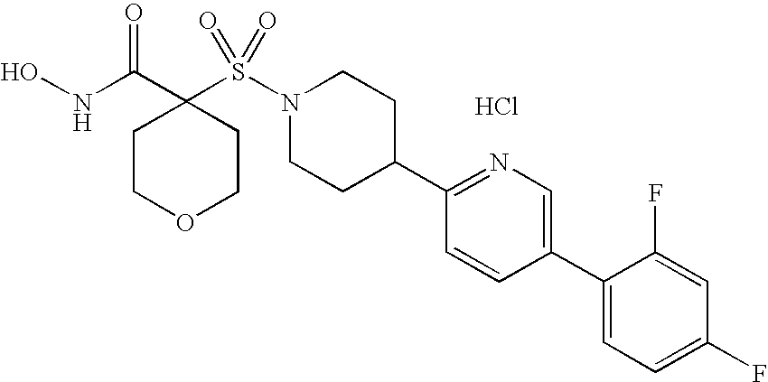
ONC(C1(S(N2CCC(C3=NC=C(C4=CC=C(F)C=C4F)C=C3)CC2)(=O)=O)CCOCC1)=O.Cl
